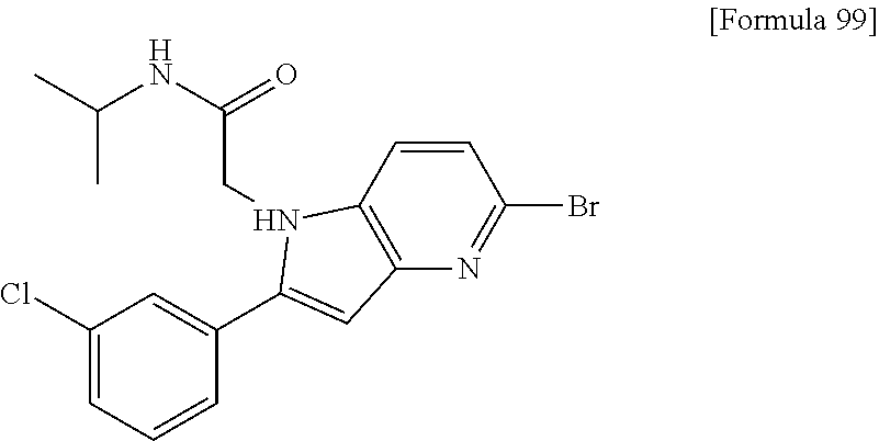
C1(Cl)=CC=CC(C2=CC3=C(C=CC(Br)=N3)N2CC(NC(C)C)=O)=C1
